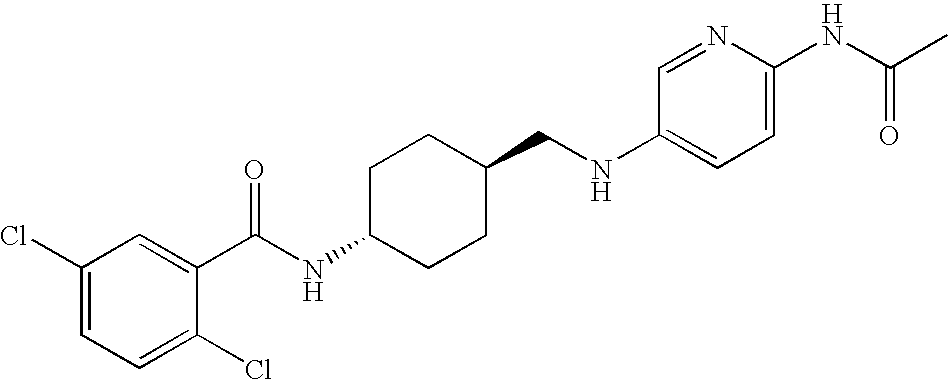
C1(Cl)=CC=C(Cl)C(C(NC2CCC(CNC3=CC=C(NC(C)=O)N=C3)CC2)=O)=C1
